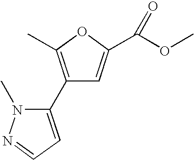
C1(C2=C(C)OC(C(OC)=O)=C2)=CC=NN1C
